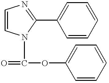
C1=CN(C(=O)OC2=CC=CC=C2)C(C2=CC=CC=C2)=N1
